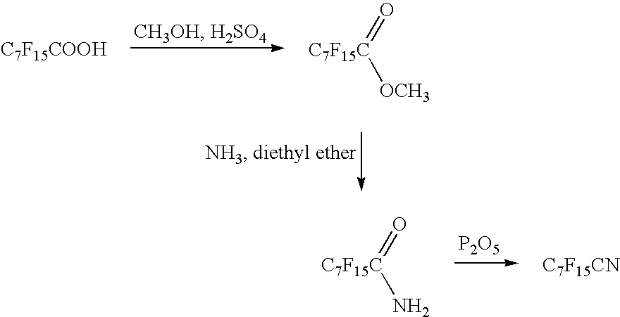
[C7F15COOH].[C7F15C](=O)[OCH3].[P2O5].[C7F15C](=O)N.[C7F15CN]
